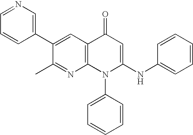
C1(C)=NC2=C(C=C1C1=CN=CC=C1)C(=O)C=C(NC1=CC=CC=C1)N2C1=CC=CC=C1
